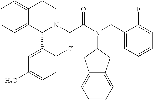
C1=CC=C2C(=C1)CCN(CC(N(CC1=CC=CC=C1F)C1CC3=CC=CC=C3C1)=O)C2C1=CC(C)=CC=C1Cl
